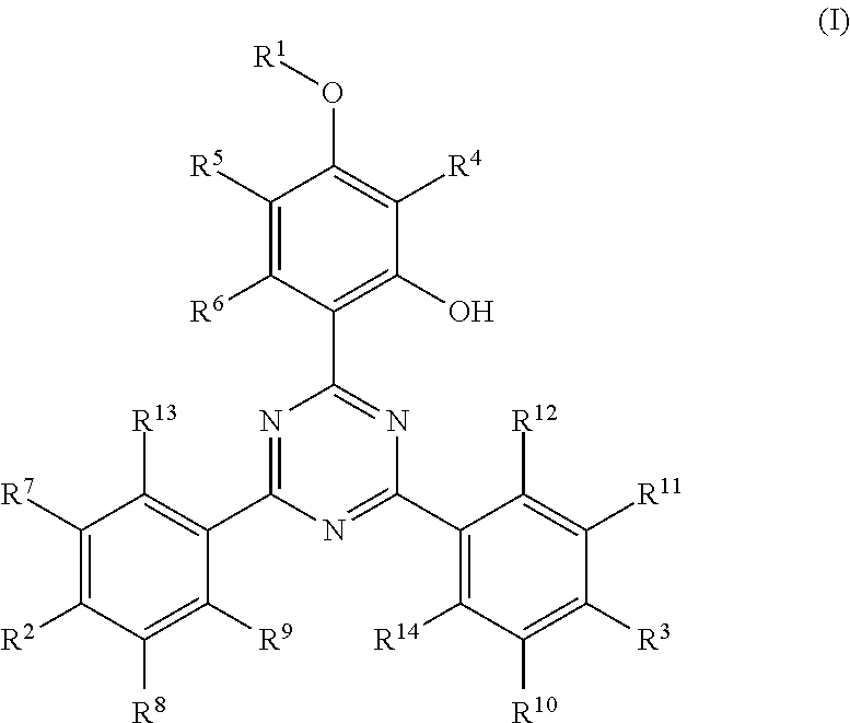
N1=C(C2=C([R13])C([R7])=C([R2])C([R8])=C2[R9])N=C(C2=C([R14])C([R10])=C([R3])C([R11])=C2[R12])N=C1C1=C(O)C([R4])=C(O[R1])C([R5])=C1[R6]
